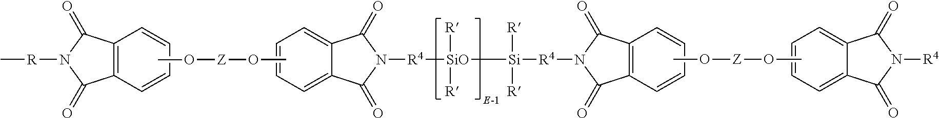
CO[Z]OC.C1=CC=C2C(=C1)C(=O)N([R4])C2=O.C1=CC=C2C(=C1)C(=O)N([R4][SiO]([Si]([R4]N1C(=O)C3=C(C=CC=C3)C1=O)([R])[R])([R])[R])C2=O.CO[Z]OC.C12=C(C=CC=C1)C(=O)N([R]C)C2=O
